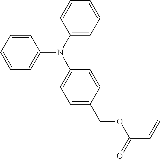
C1=CC=CC(N(C2=CC=C(COC(=O)C=C)C=C2)C2=CC=CC=C2)=C1
